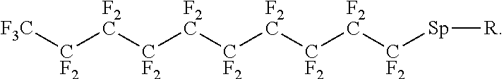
[CF2]([F2C][CF2][F2C][CF2][F2C][CF2][Sp][R])[F2C][CF2][F3C]
